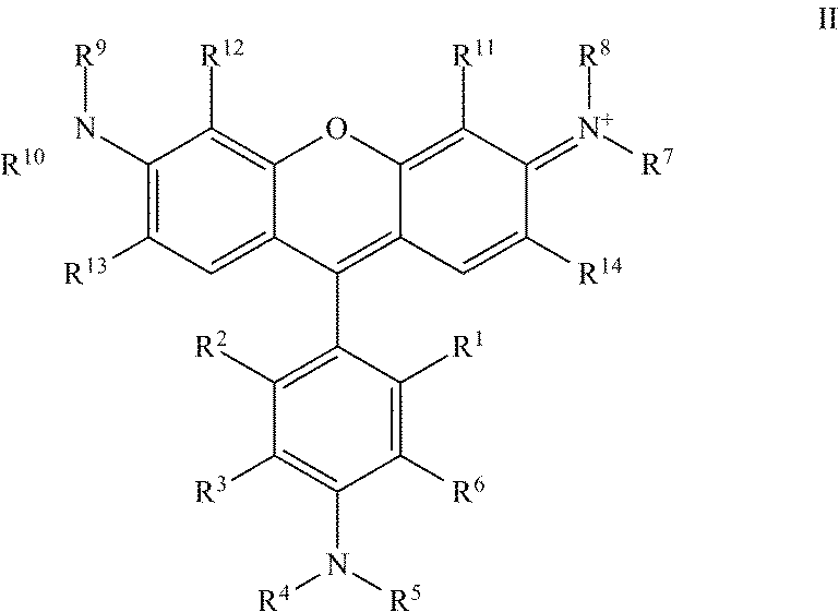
C1([R6])=C([R1])C(C2=C3C(=C([R11])C(=[N+]([R7])[R8])C([R14])=C3)OC3=C([R12])C(N[R9])=C([R13])C=C23)=C([R2])C([R3])=C1N([R5])[R4].[R10]
